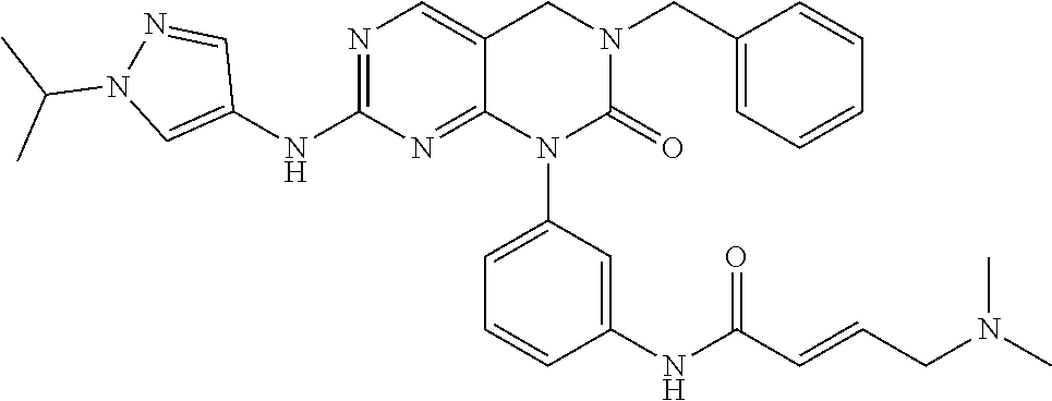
C1(CN2CC3=CN=C(NC4=CN(C(C)C)N=C4)N=C3N(C3=CC=CC(NC(C=CCN(C)C)=O)=C3)C2=O)=CC=CC=C1
